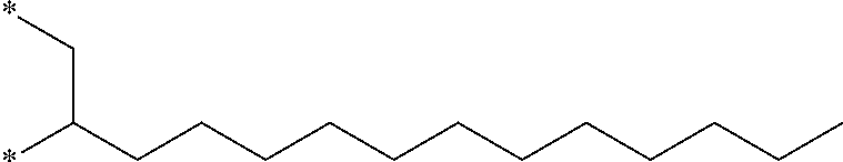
C(C(CCCCCCCCCCCC)*)*
